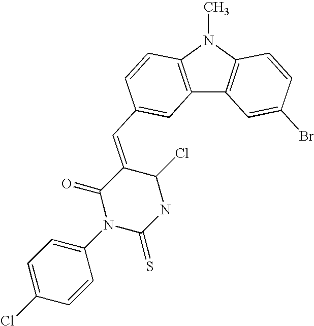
C12=C(N(C)C3=C1C=C(Br)C=C3)C=CC(C=C1C(=O)N(C3=CC=C(Cl)C=C3)C(=S)NC1Cl)=C2
